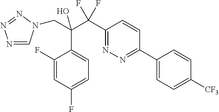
N1=CN(CC(C2=CC=C(F)C=C2F)(C(F)(F)C2=NN=C(C3=CC=C([CF3])C=C3)C=C2)O)N=N1
